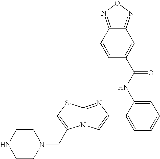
N12C(=NC(C3=CC=CC=C3NC(=O)C3=CC4=NON=C4C=C3)=C1)SC=C2CN1CCNCC1
